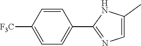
C1(C)=CN=C(C2=CC=C([CF3])C=C2)N1
